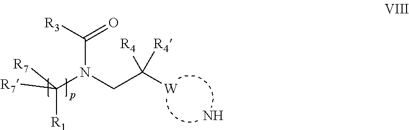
C(N(CC([W])([R4])[R4])C([R7])([R1])[R7])([R3])=O.N
